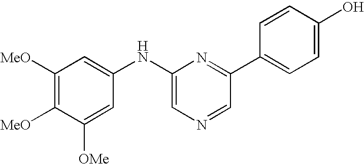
C1([MeO])=C([MeO])C([OMe])=CC(NC2=CN=CC(C3=CC=C(O)C=C3)=N2)=C1
